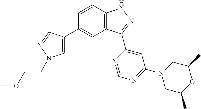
C1=CC2=C(C=C1C1=CN(CCOC)N=C1)C(C1=CC(N3CC(C)OC(C)C3)=NC=N1)=NN2
